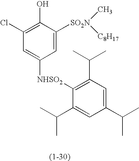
C1(Cl)=C(O)C([SO2N](C)[C8H17])=CC([NHSO2]C2=C(C(C)C)C=C(C(C)C)C=C2C(C)C)=C1
